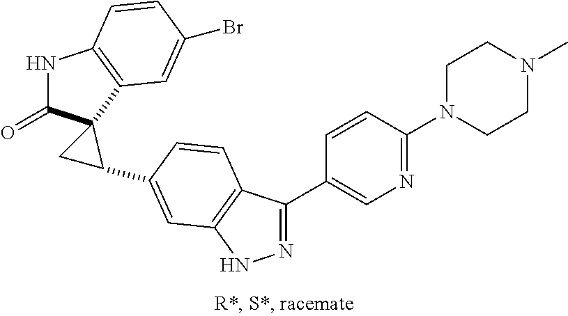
N1=C(C2=CN=C(N3CCN(C)CC3)C=C2)C2=C(N1)C=C(C1C3(C(=O)NC4=C3C=C(Br)C=C4)C1)C=C2
